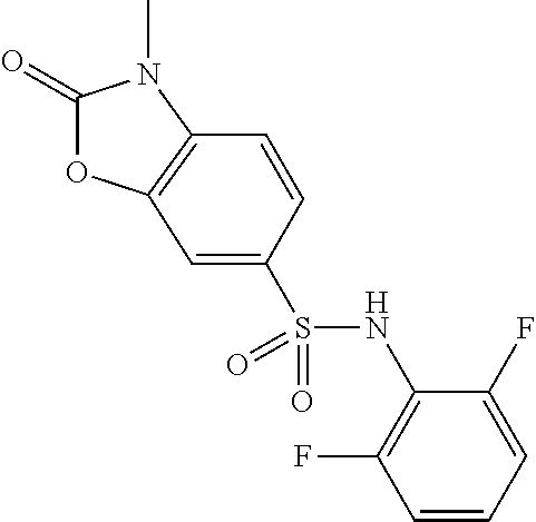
C1(=O)OC2=C(N1C)C=CC(S(NC1=C(F)C=CC=C1F)(=O)=O)=C2
